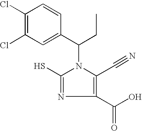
C1(Cl)=C(Cl)C=C(C(CC)N2C(S)=NC(C(O)=O)=C2C#N)C=C1
